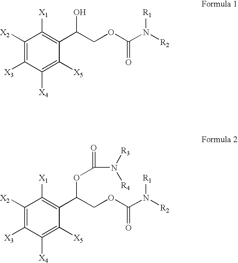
C1([X2])=C([X3])C([X4])=C([X5])C(C(COC(N([R2])[R1])=O)O)=C1[X1].C1([X2])=C([X3])C([X4])=C([X5])C(C(COC(N([R2])[R1])=O)OC(N([R3])[R4])=O)=C1[X1]
